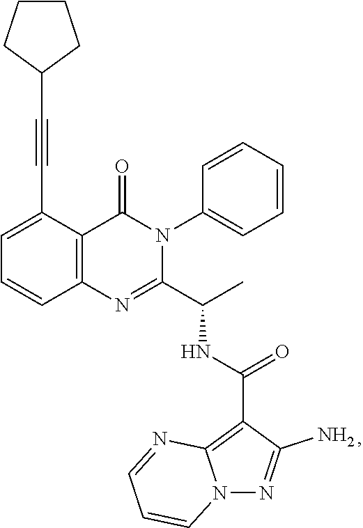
C1=C(C#CC2CCCC2)C2=C(C=C1)N=C(C(C)NC(=O)C1=C3N(N=C1N)C=CC=N3)N(C1=CC=CC=C1)C2=O
